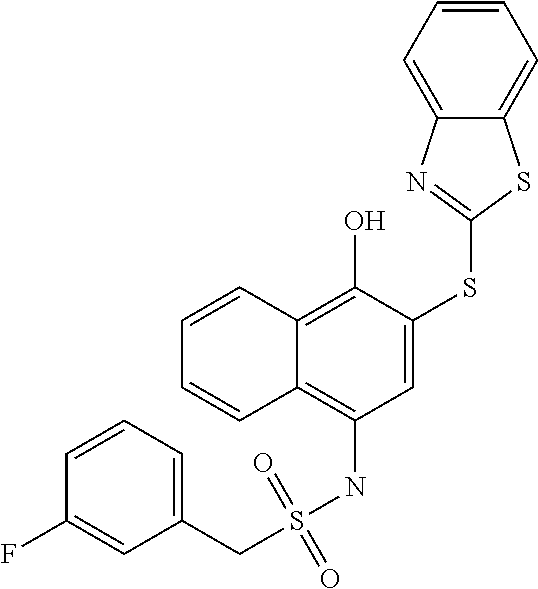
C1=C(SC2=NC3=CC=CC=C3S2)C(O)=C2C(=C1NS(CC1=CC=CC(F)=C1)(=O)=O)C=CC=C2
